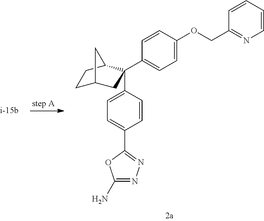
C1=CC(C2=NN=C(N)O2)=CC=C1C1(C2=CC=C(OCC3=NC=CC=C3)C=C2)CC2CCC1C2
